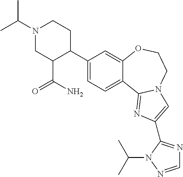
C1(C2CCN(C(C)C)CC2C(N)=O)=CC=C2C(=C1)OCCN1C2=NC(C2=NC=NN2C(C)C)=C1
